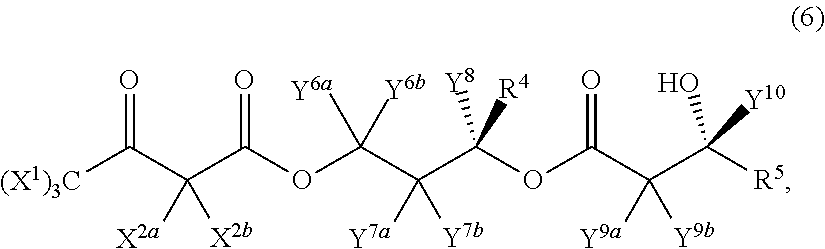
[(X1)3C]C(C(C(OC(C(C(OC(C(C([R5])(O)[Y10])([Y9a])[Y9b])=O)([Y8])[R4])([Y7a])[Y7b])([Y6a])[Y6b])=O)([X2a])[X2b])=O
